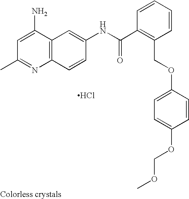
CC1=NC2=C(C(N)=C1)C=C(NC(C1=C(COC3=CC=C(OCOC)C=C3)C=CC=C1)=O)C=C2.Cl
